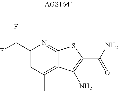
C1=C(C(F)F)N=C2C(=C1C)C(N)=C(C(N)=O)S2
